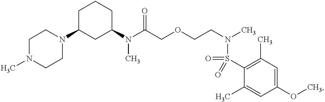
C1(N(C(COCCN(C)S(=O)(C2=C(C)C=C(OC)C=C2C)=O)=O)C)CCCC(N2CCN(C)CC2)C1
